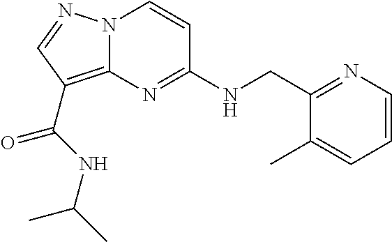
N(C1=NC2=C(C(=O)NC(C)C)C=NN2C=C1)CC1=NC=CC=C1C
